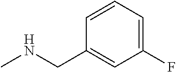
C1=C(CNC)C=CC=C1F
